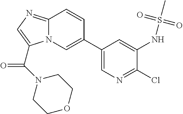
C1(C2=CN3C(=NC=C3C(N3CCOCC3)=O)C=C2)=CN=C(Cl)C(NS(C)(=O)=O)=C1
